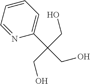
N1=CC=CC=C1C(CO)(CO)CO
